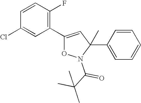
C1=CC(F)=C(C2=CC(C3=CC=CC=C3)(C)N(C(C(C)(C)C)=O)O2)C=C1Cl
